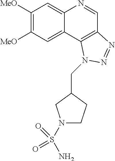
C1([MeO])=C([MeO])C=C2C(=C1)N=CC1=C2N(CC2CN(S(N)(=O)=O)CC2)N=N1
